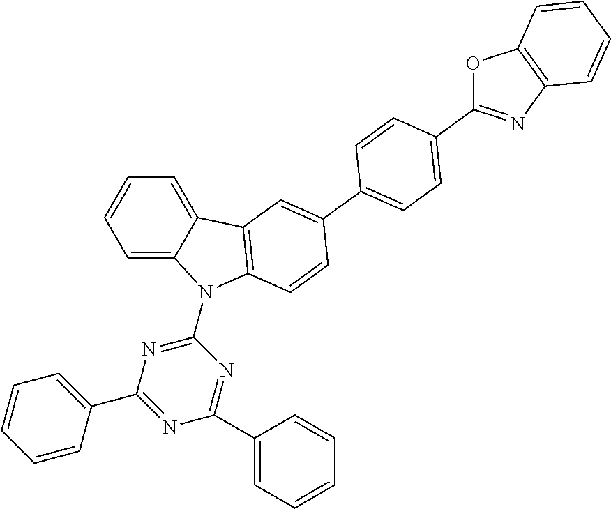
C1=C2C(=CC=C1)C1=C(N2C2=NC(C3=CC=CC=C3)=NC(C3=CC=CC=C3)=N2)C=CC(C2=CC=C(C3=NC4=C(O3)C=CC=C4)C=C2)=C1
